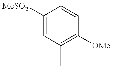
C1([MeSO2])=CC(C)=C([OMe])C=C1
